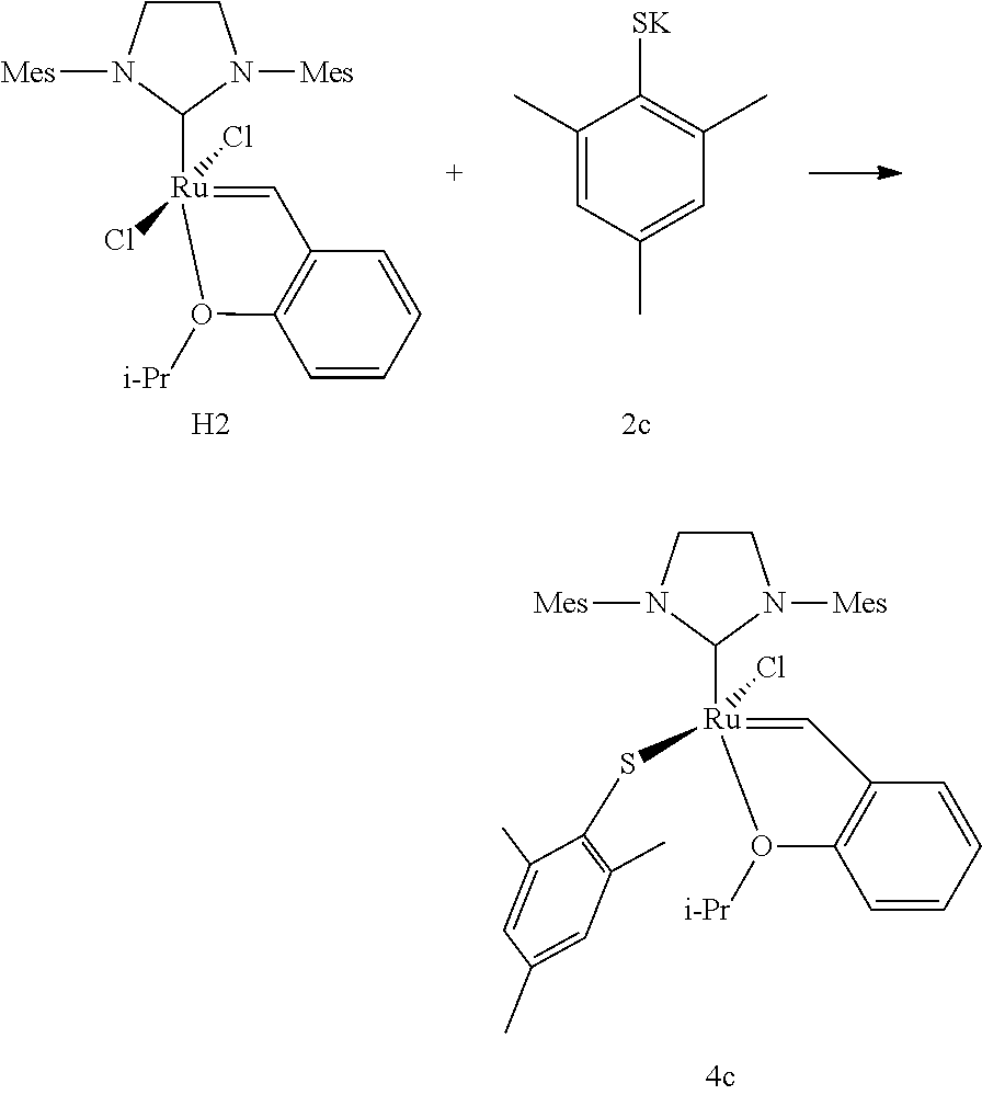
C1CN([Mes])C([Ru]2(Cl)(Cl)=CC3=C(C=CC=C3)O2[i-Pr])N1[Mes].C1(C)=CC(C)=CC(C)=C1[SK].[H2].C1CN([Mes])C([Ru]2(Cl)(SC3=C(C)C=C(C)C=C3C)=CC3=C(C=CC=C3)O2[i-Pr])N1[Mes]
